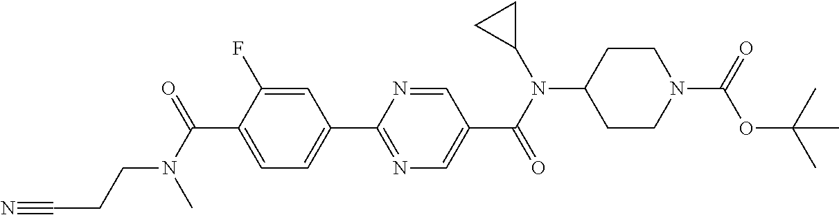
C1(C(N(C)CCC#N)=O)=CC=C(C2=NC=C(C(N(C3CC3)C3CCN(C(=O)OC(C)(C)C)CC3)=O)C=N2)C=C1F
